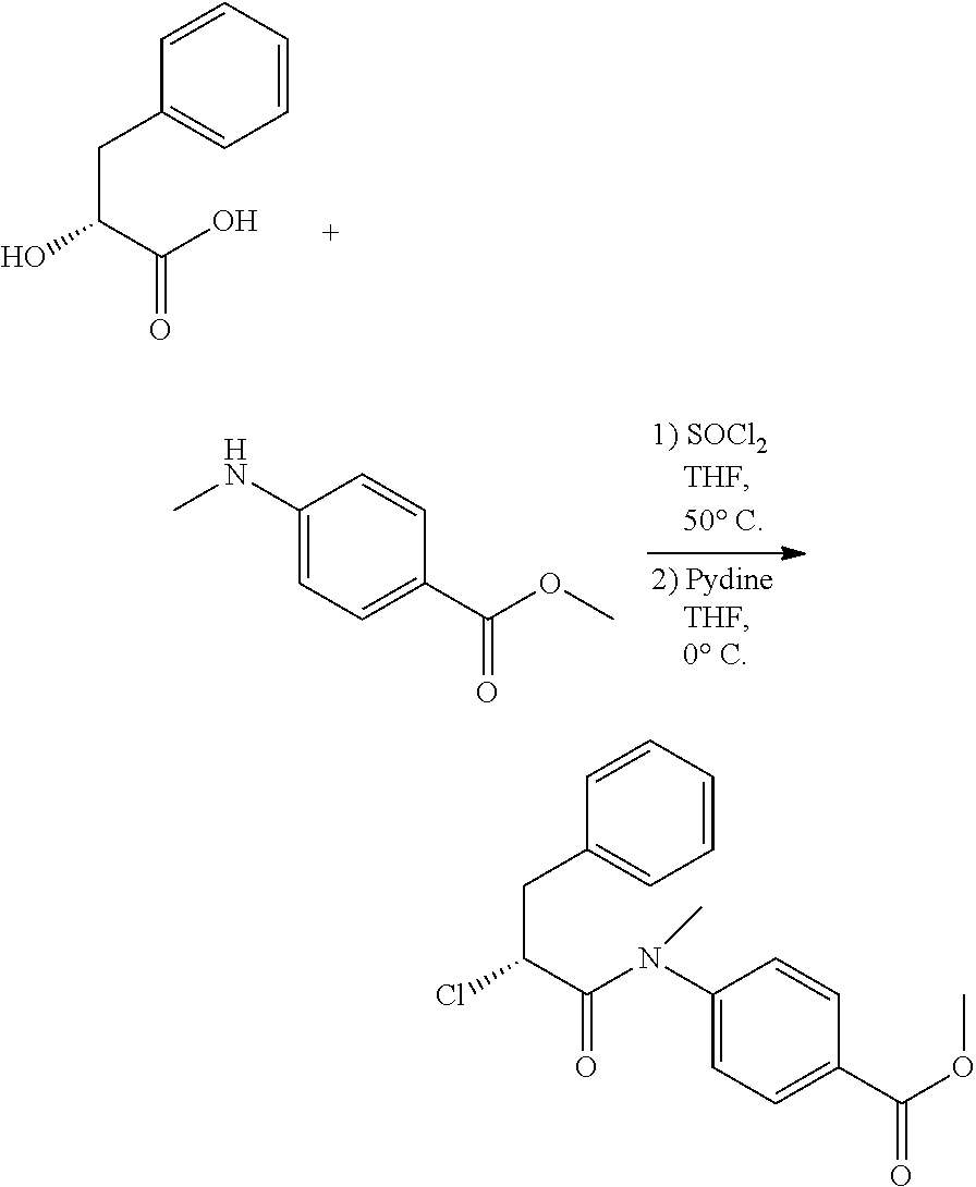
C1=CC=CC=C1CC(O)C(O)=O.C1(NC)=CC=C(C(OC)=O)C=C1.C1=CC=CC=C1CC(Cl)C(N(C1=CC=C(C(OC)=O)C=C1)C)=O
